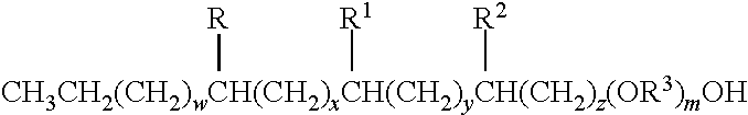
[CH3CH2(CH2)wCH(CH2)xCH(CH2)yCH(CH2)z(OR3)mOH]([R])([R1])[R2]
